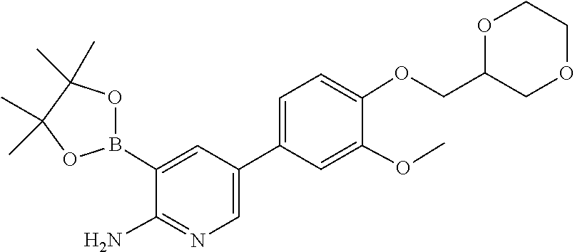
O1CCOCC1COC1=CC=C(C2=CN=C(N)C(B3OC(C)(C)C(C)(C)O3)=C2)C=C1OC
